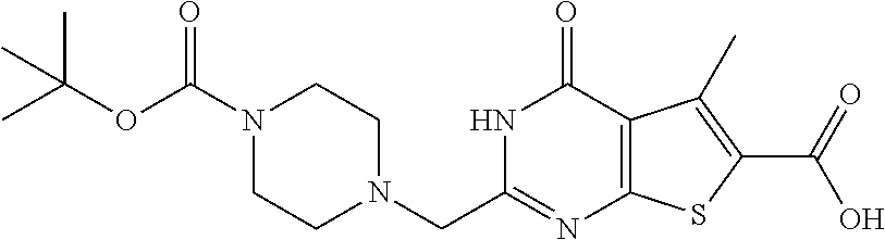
C1CN(CC2=NC3=C(C(=O)N2)C(C)=C(C(=O)O)S3)CCN1C(OC(C)(C)C)=O
